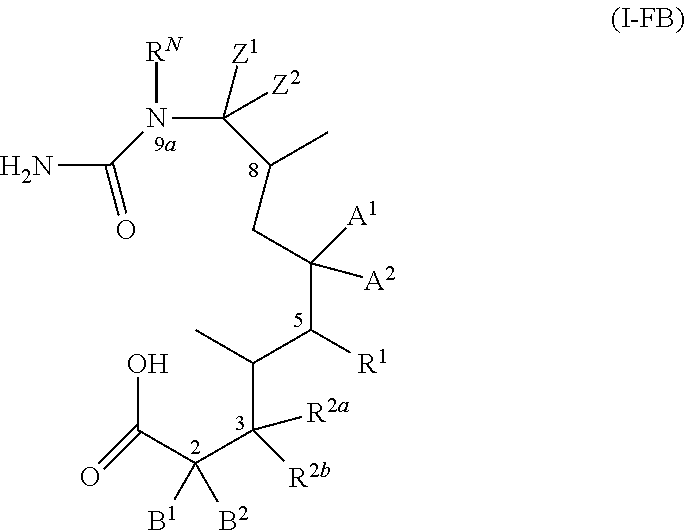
C(C(C(C(C)C(C(CC(C)C(N([RN])C(N)=O)([Z1])[Z2])([A2])[A1])[R1])([R2a])[R2b])([B1])[B2])(O)=O
